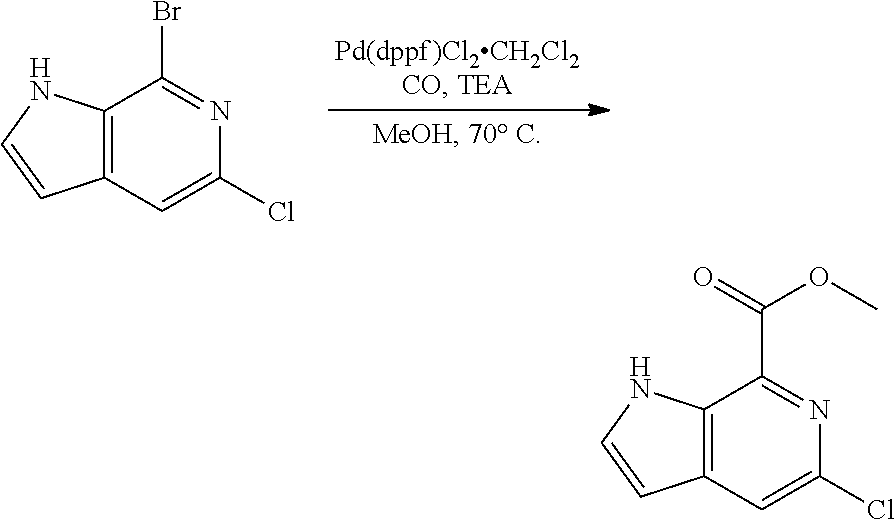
C12=C(C=C(Cl)N=C1Br)C=CN2.C12=C(C=C(Cl)N=C1C(=O)OC)C=CN2
